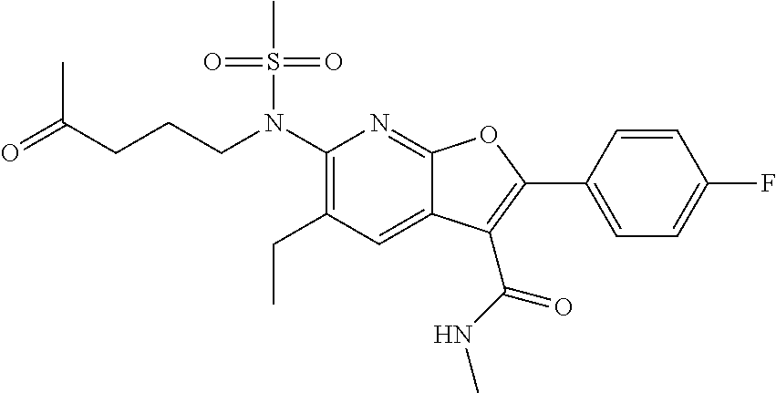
C1(N(CCCC(=O)C)S(C)(=O)=O)=C(CC)C=C2C(=N1)OC(C1=CC=C(F)C=C1)=C2C(NC)=O
